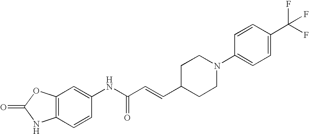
C1=CC2=C(C=C1NC(C=CC1CCN(C3=CC=C(C(F)(F)F)C=C3)CC1)=O)OC(=O)N2
